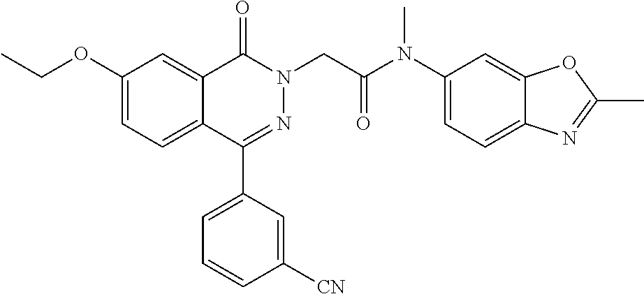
C1(OCC)=CC=C2C(=C1)C(=O)N(CC(N(C1=CC=C3C(=C1)OC(C)=N3)C)=O)N=C2C1=CC=CC([CN])=C1
